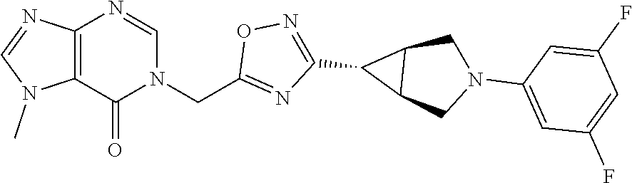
C12=C(C(=O)N(CC3=NC(C4C5C4CN(C4=CC(F)=CC(F)=C4)C5)=NO3)C=N1)N(C)C=N2
